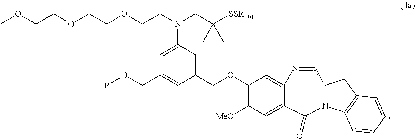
COCCOCCOCCN(CC([SSR101])(C)C)C1=CC(CO[P1])=CC(COC2=C([MeO])C=C3C(=C2)N=CC2CC4=C(C=CC=C4)N2C3=O)=C1
